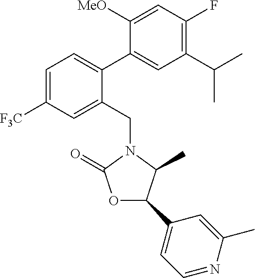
C1(C(C)C)=C(F)C=C([MeO])C(C2=CC=C([F3C])C=C2CN2C(C)C(C3=CC=NC(C)=C3)OC2=O)=C1
